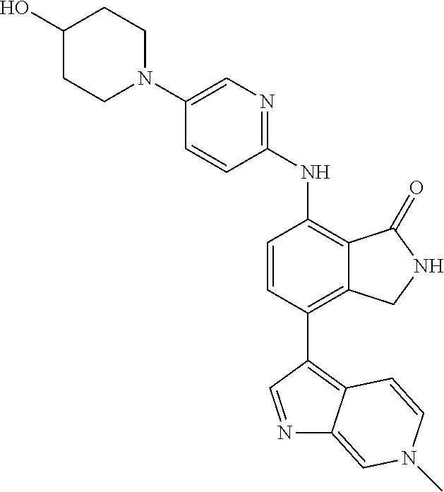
N1=CC(C2=C3C(=C(NC4=NC=C(N5CCC(O)CC5)C=C4)C=C2)C(=O)NC3)=C2C1=CN(C)C=C2
